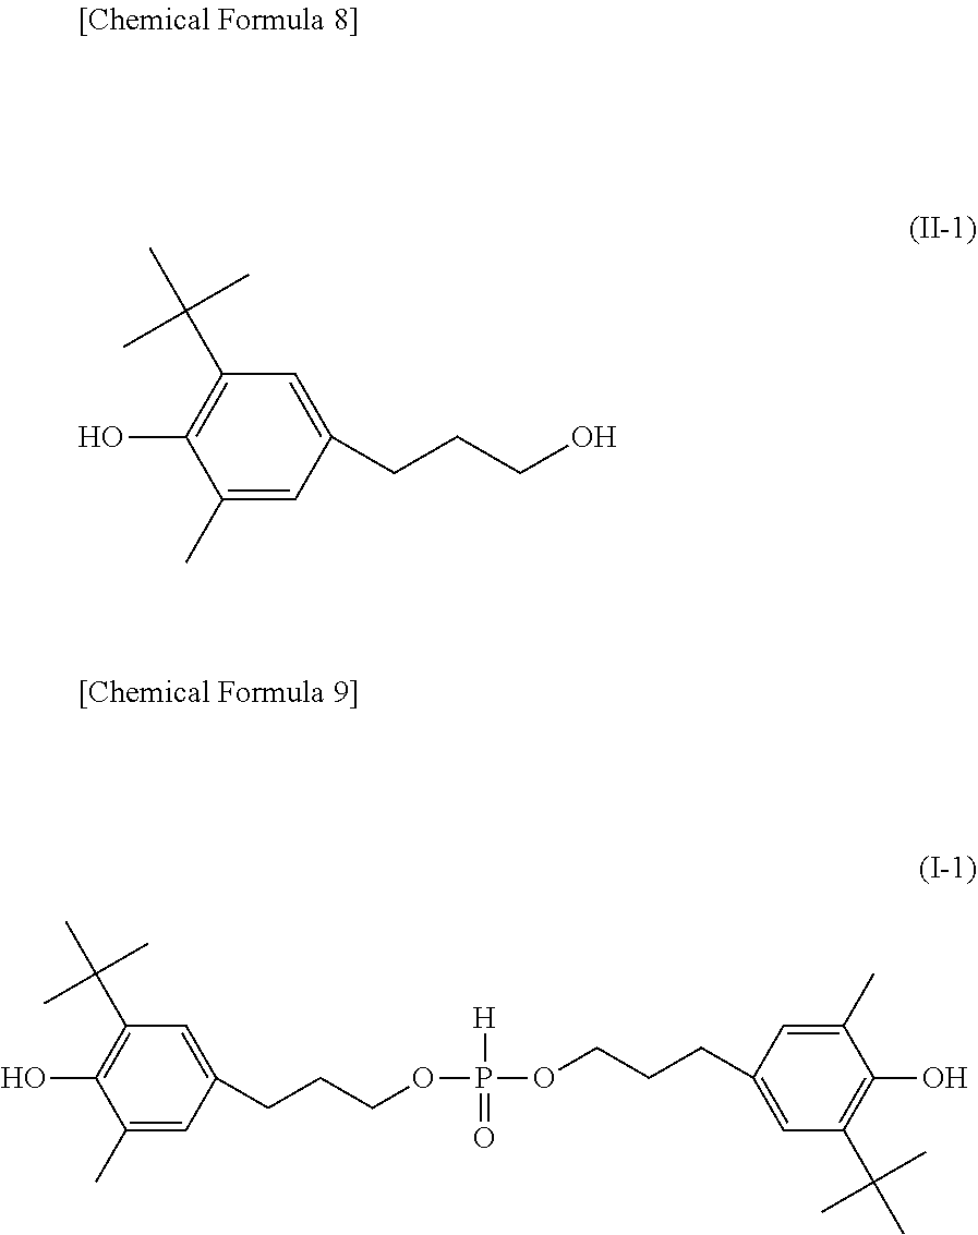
C1(C)=CC(CCCO)=CC(C(C)(C)C)=C1O.C1(C)=CC(CCCOP(OCCCC2=CC(C(C)(C)C)=C(O)C(C)=C2)([H])=O)=CC(C(C)(C)C)=C1O
